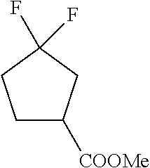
C1C([COOMe])CC(F)(F)C1
